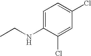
C1=C(NCC)C(Cl)=CC(Cl)=C1
